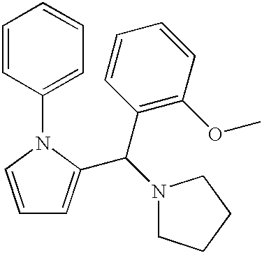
C1=CN(C2=CC=CC=C2)C(C(N2CCCC2)C2=C(OC)C=CC=C2)=C1
